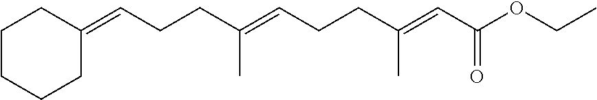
C1C(=CCCC(=CCCC(=CC(OCC)=O)C)C)CCCC1
